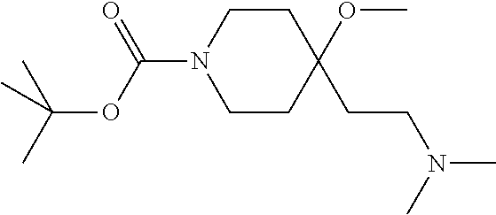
C1CC(OC)(CCN(C)C)CCN1C(OC(C)(C)C)=O
